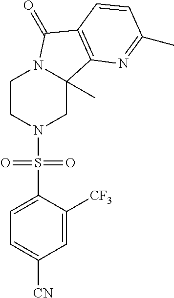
C1CN(S(C2=CC=C([CN])C=C2[CF3])(=O)=O)CC2(C)N1C(=O)C1=C2N=C(C)C=C1
